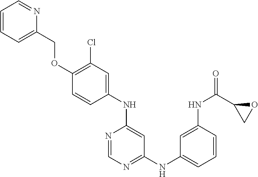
C1(OCC2=CC=CC=N2)=C(Cl)C=C(NC2=CC(NC3=CC=CC(NC(C4CO4)=O)=C3)=NC=N2)C=C1
